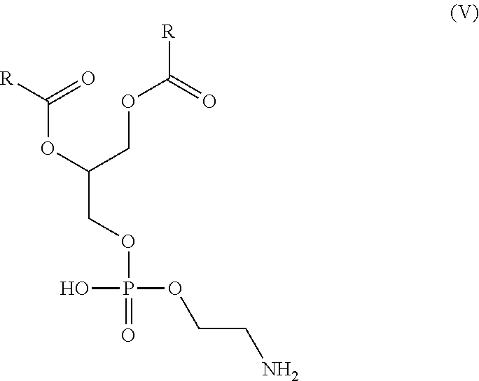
C(OC(COC([R])=O)COP(OCCN)(O)=O)(=O)[R]
